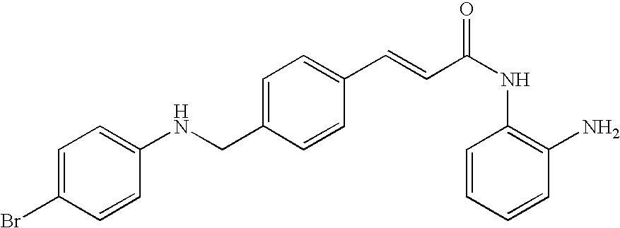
C1(C=CC(NC2=C(N)C=CC=C2)=O)=CC=C(CNC2=CC=C(Br)C=C2)C=C1
